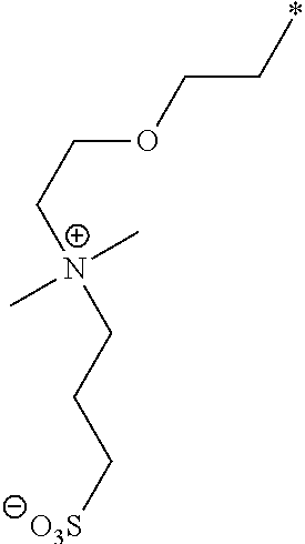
*CCOCC[N+](CCC[O3S])(C)C
